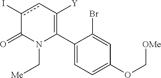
C1(C2=C([Y])cc(I)C(=O)N2C[Me])=CC=C(OC[OMe])C=C1Br
